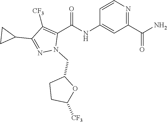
C1=CN=C(C(N)=O)C=C1NC(C1=C([CF3])C(C2CC2)=NN1CC1CCC([CF3])O1)=O
